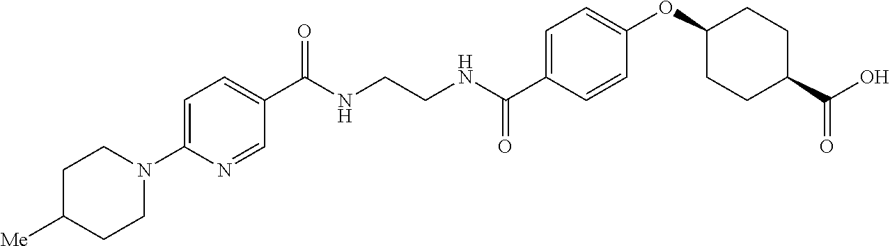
C(NCCNC(C1=CC=C(OC2CCC(C(O)=O)CC2)C=C1)=O)(=O)C1=CC=C(N2CCC([Me])CC2)N=C1
